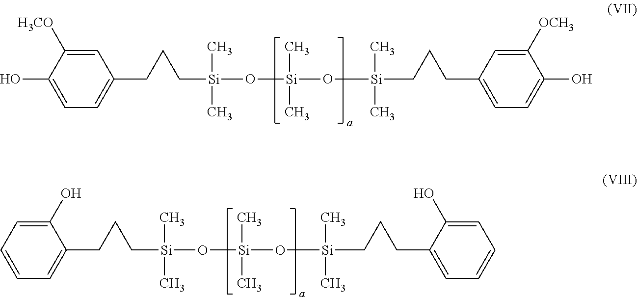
C1=C([H3CO])C(O)=CC=C1CCC[Si](O[Si](O[Si](CCCC1=CC=C(O)C([OCH3])=C1)(C)C)(C)C)(C)C.C1(O)=CC=CC=C1CCC[Si](O[Si](O[Si](CCCC1=CC=CC=C1O)(C)C)(C)C)(C)C
